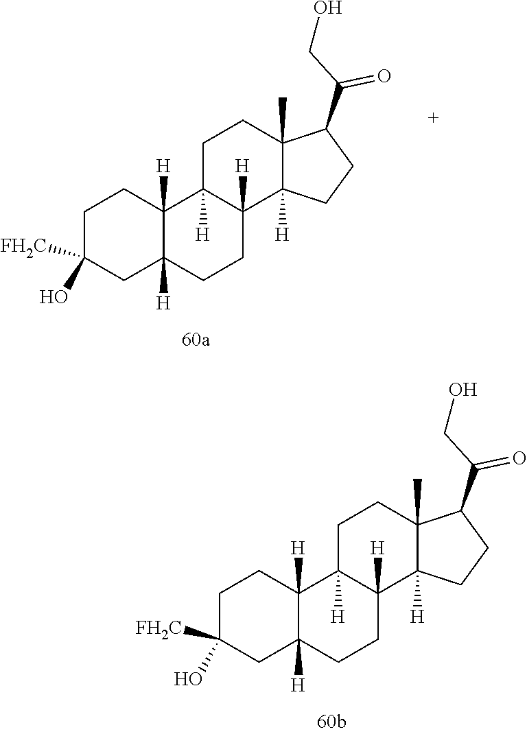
C1C([FH2C])(O)CC2([H])C([H])(C1)C1([H])C([H])(CC2)C2([H])C(C)(CC1)C(C(CO)=O)CC2.C1C([FH2C])(O)CC2([H])C([H])(C1)C1([H])C([H])(CC2)C2([H])C(C)(CC1)C(C(CO)=O)CC2
